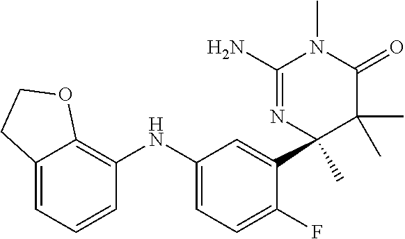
C1(NC2=C3C(=CC=C2)CCO3)=CC=C(F)C(C2(C)N=C(N)N(C)C(=O)C2(C)C)=C1
